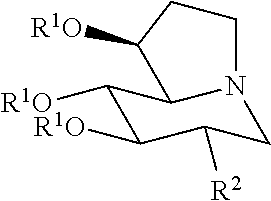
C1([R1O])C([R1O])C([R2])CN2C1C([R1O])CC2
